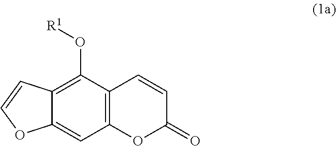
C12=C(O[R1])C3=C(C=C1OC=C2)OC(=O)C=C3
